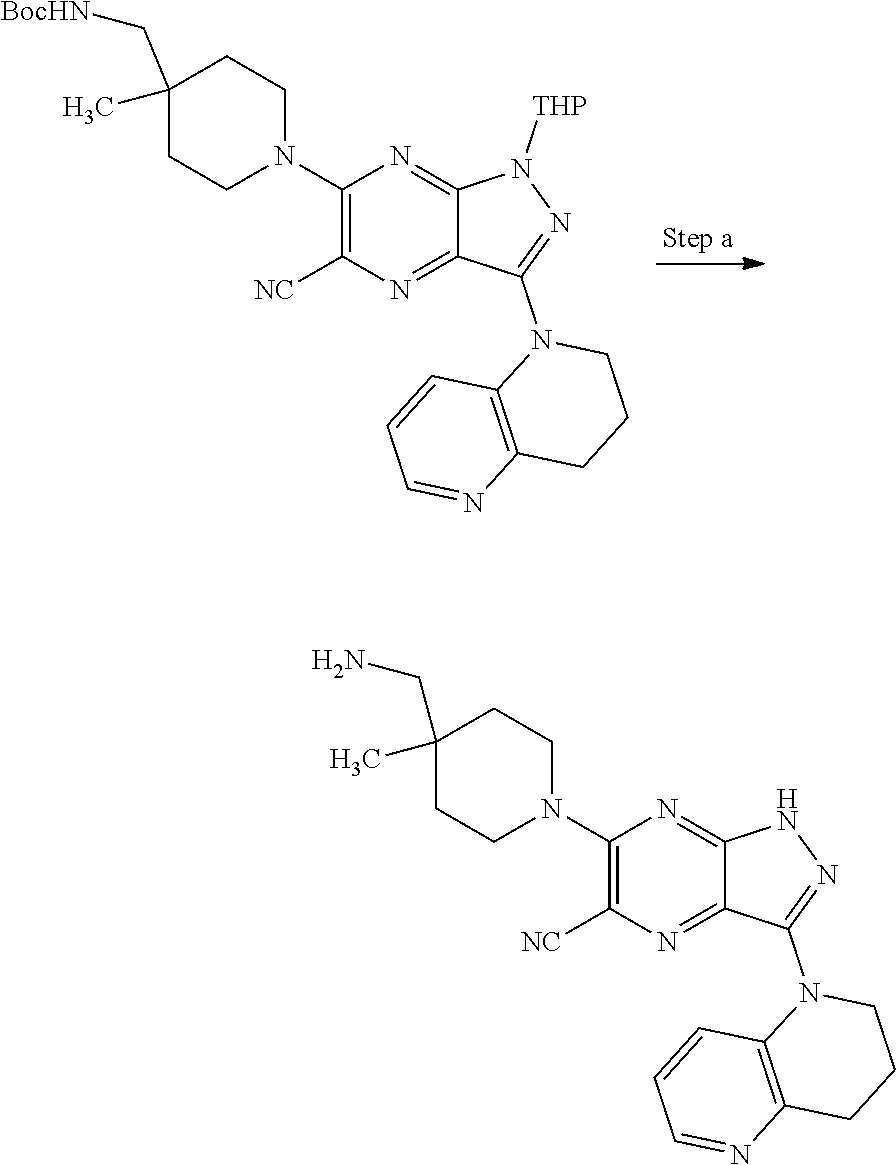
C12=C(CCCN1C1=NNC3=NC(N4CCC(C)(CN)CC4)=C([NC])N=C31)N=CC=C2.C12=C(CCCN1C1=NN([THP])C3=NC(N4CCC(C)(C[BocHN])CC4)=C([NC])N=C31)N=CC=C2
